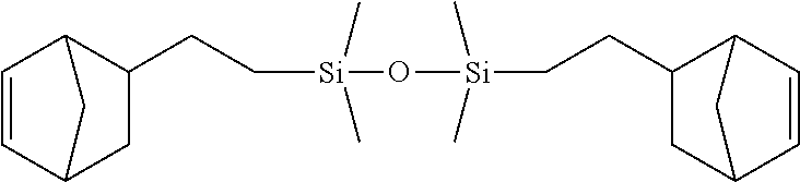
C1=CC2CC(CC[Si](O[Si](CCC3C4C=CC(C3)C4)(C)C)(C)C)C1C2
